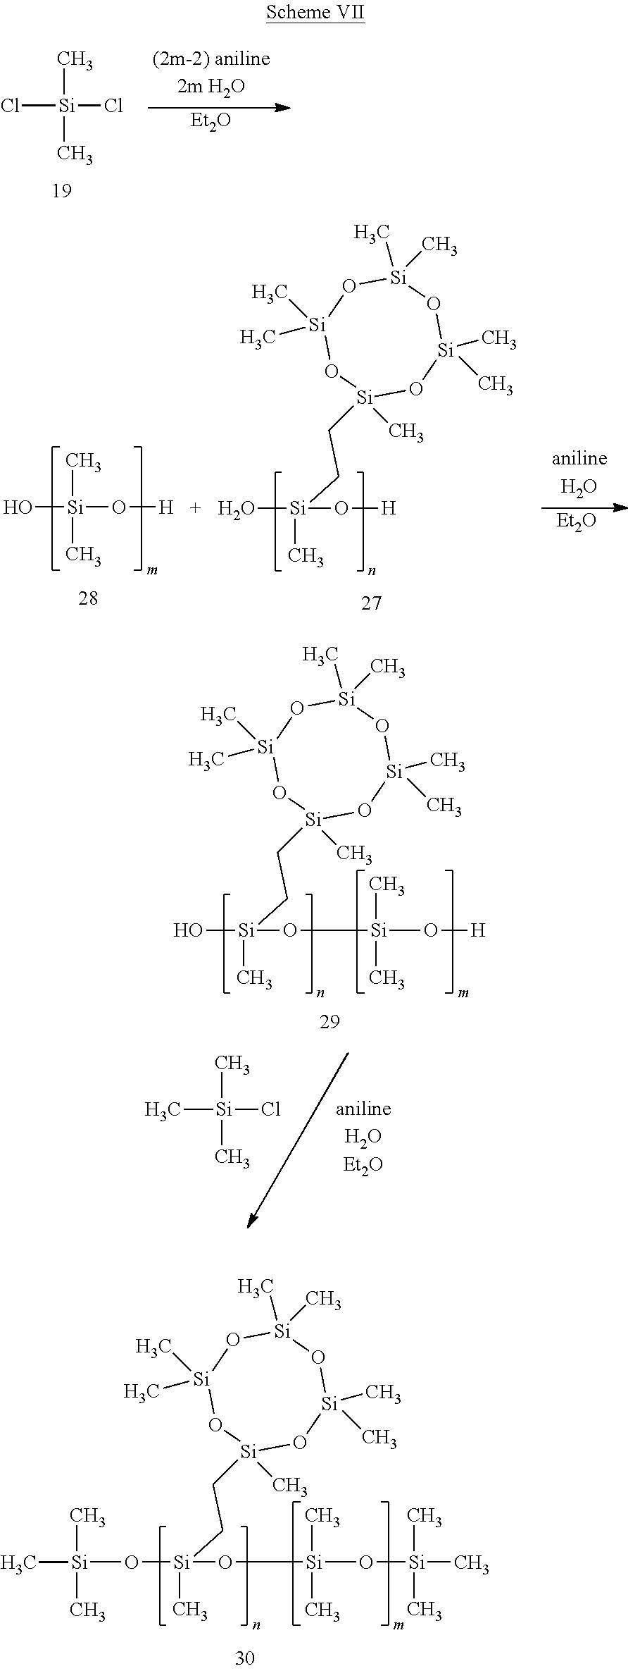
[Si]1(C)(CC[Si](O[Si](C)(C)C)(O[Si](O[Si](C)(C)C)(C)C)C)O[Si](C)(C)O[Si](C)(C)O[Si](C)(C)O1.Cl[Si](Cl)(C)C.[Et2O].O[Si](O[H])(C)C.[Si]1(C)(CC[Si](O)(O[H])C)O[Si](C)(C)O[Si](C)(C)O[Si](C)(C)O1.[Et2O].[Si]1(C)(CC[Si](O)(O[Si](O[H])(C)C)C)O[Si](C)(C)O[Si](C)(C)O[Si](C)(C)O1.C[Si](Cl)(C)C
